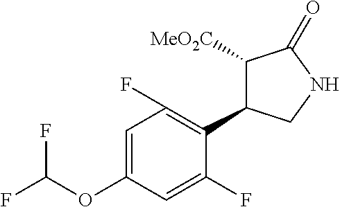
C1=C(OC(F)F)C=C(F)C(C2C([MeO2C])C(=O)NC2)=C1F
